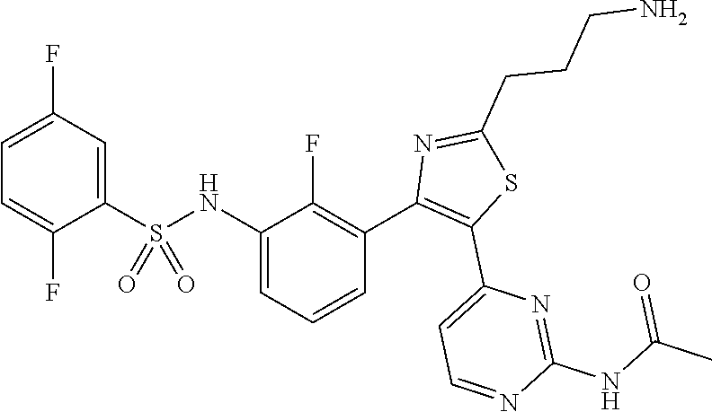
C1=C(F)C(S(NC2=CC=CC(C3=C(C4=CC=NC(NC(C)=O)=N4)SC(CCCN)=N3)=C2F)(=O)=O)=CC(F)=C1
